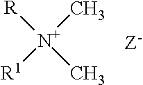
[R][N+](C)([R1])C.[Z-]
